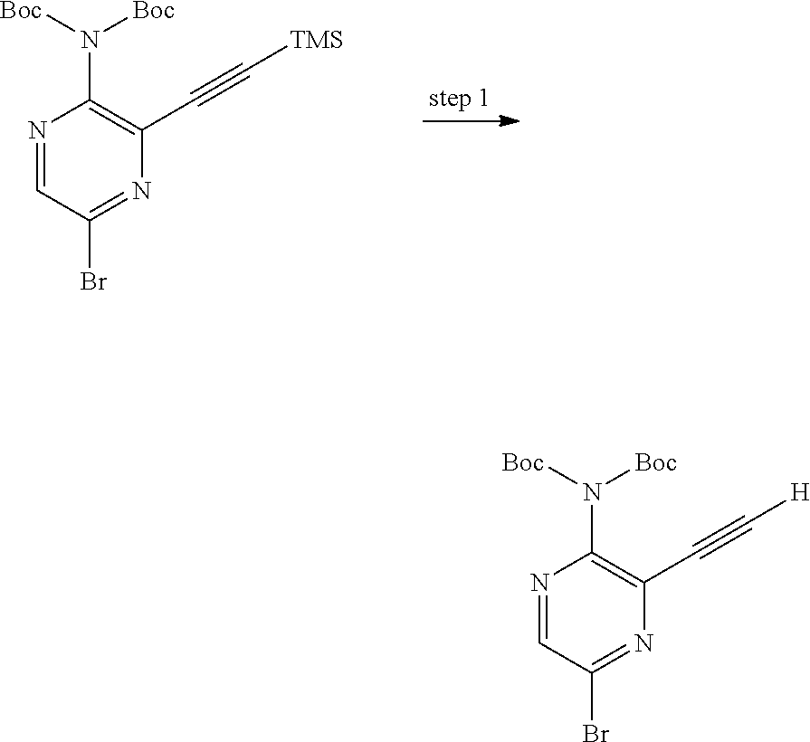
N1=CC(Br)=NC(C#C[TMS])=C1N([Boc])[Boc].N1=CC(Br)=NC(C#C[H])=C1N([Boc])[Boc]
